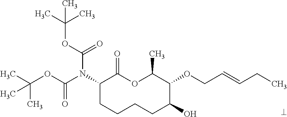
N(C1CCCCC(O)C(OCC=CCC)C(C)OC1=O)(C(OC(C)(C)C)=O)C(OC(C)(C)C)=O
